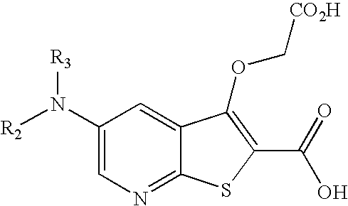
C1(N([R2])[R3])=CN=C2C(=C1)C(OC[CO2H])=C(C(=O)O)S2
